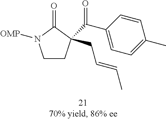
C1CC(C(C2=CC=C(C)C=C2)=O)(CC=CC)C(=O)N1[OMP]
